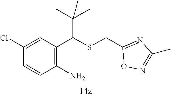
C1=CC(Cl)=CC(C(SCC2=NC(C)=NO2)C(C)(C)C)=C1N
